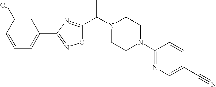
C1=C(Cl)C=CC=C1C1=NOC(C(N2CCN(C3=NC=C(C#N)C=C3)CC2)C)=N1
